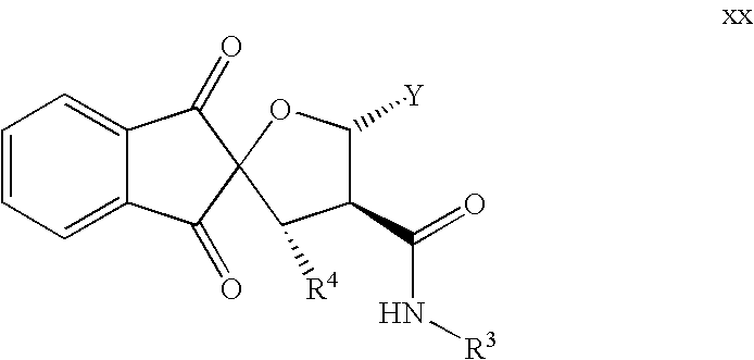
C1=C2C(=CC=C1)C(=O)C1(C2=O)OC([Y])C(C(=O)N[R3])C1[R4]
